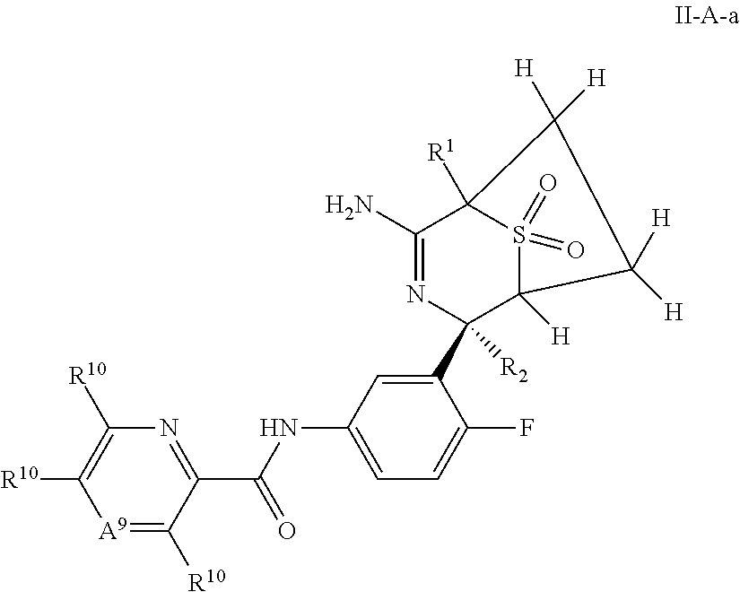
C1(C2([R2])N=C(N)C3([R1])S(=O)(=O)C2([H])C([H])([H])C3([H])[H])=CC(NC(C2=NC([R10])=C([R10])[A9]=C2[R10])=O)=CC=C1F
